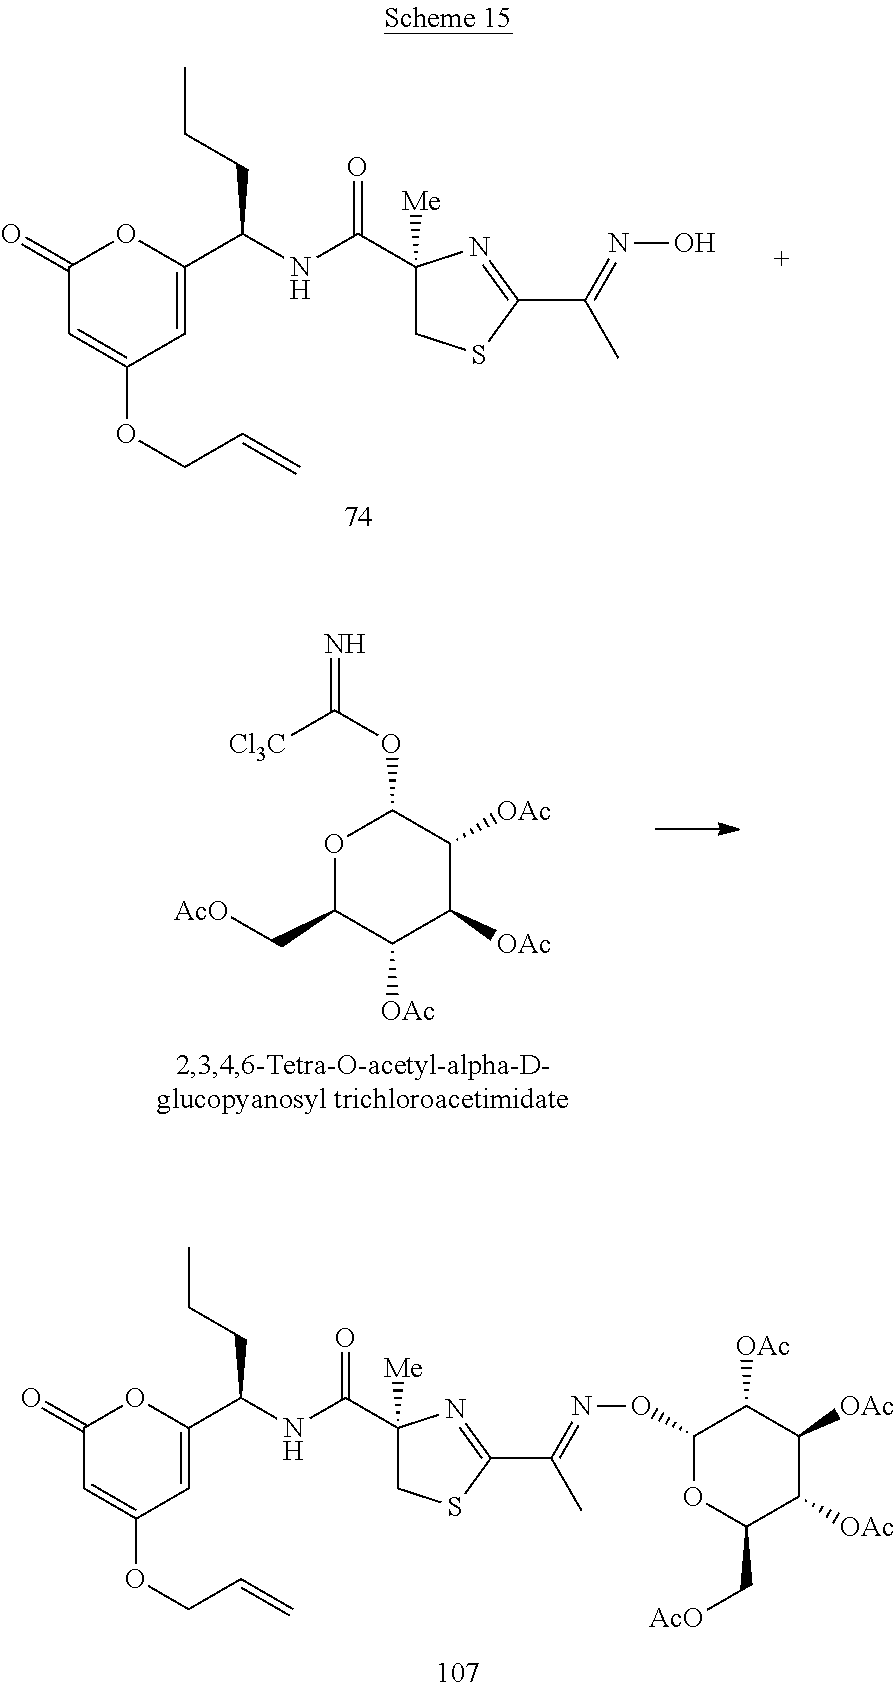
C1(=O)C=C(OCC=C)C=C(C(CCC)NC(=O)C2([Me])CSC(C(C)=NO)=N2)O1.O1C(C[AcO])C([OAc])C([OAc])C([OAc])C1OC(=N)[Cl3C].C1(=O)C=C(OCC=C)C=C(C(CCC)NC(=O)C2([Me])CSC(C(C)=NOC3OC(C[AcO])C([OAc])C([OAc])C3[OAc])=N2)O1
